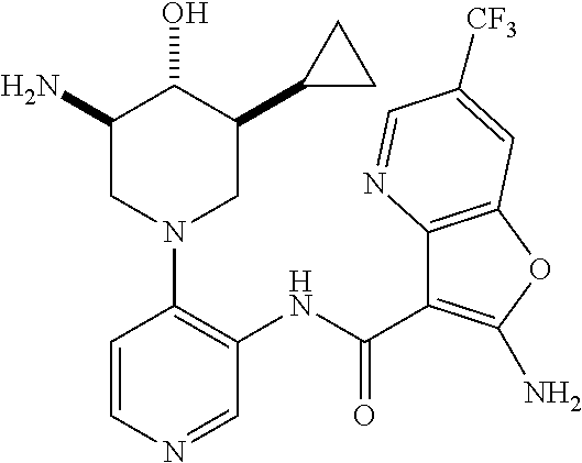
C1(N)CN(C2=C(NC(=O)C3=C(N)OC4=C3N=CC([CF3])=C4)C=NC=C2)CC(C2CC2)C1O
